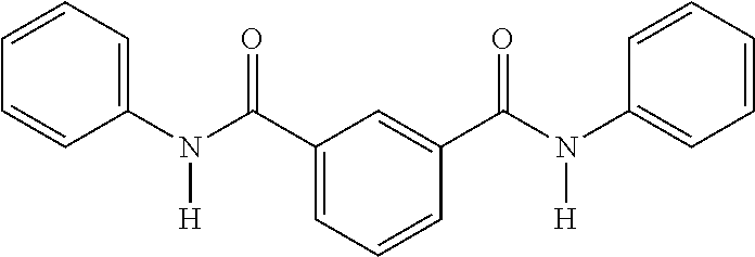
C1(N(C(=O)C2=CC=CC(C(N([H])C3=CC=CC=C3)=O)=C2)[H])=CC=CC=C1
